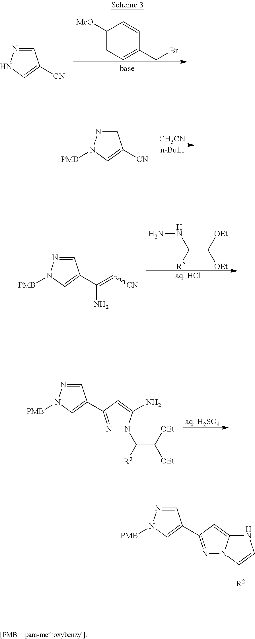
C1=NN([PMB])C=C1[CN].[n-BuLi].[CH3CN].C1=NN([PMB])C=C1C(=C[CN])N.[aq. HCl].NNC(C([OEt])[OEt])[R2].C1=NN([PMB])C=C1C1=NN2C(=C1)NC=C2[R2].C1=NNC=C1[CN].C1([MeO])=CC=C(CBr)C=C1.[aq. H2SO4].C1=NN([PMB])C=C1C1=NN(C(C([OEt])[OEt])[R2])C(N)=C1
